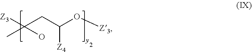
[Z3]C(CC(O[Z3])[Z4])(O)C
